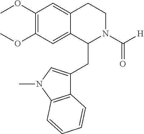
COC1=C(OC)C=C2C(=C1)C(CC1=CN(C)C3=C1C=CC=C3)N(C(=O)[H])CC2
